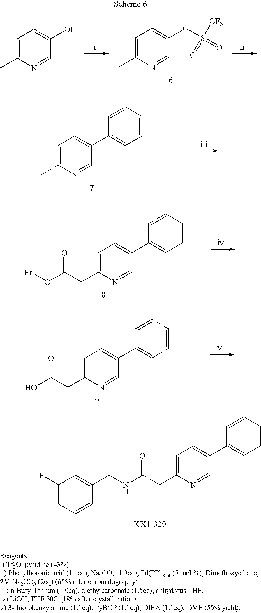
C1(F)=CC=CC(CNC(CC2=CC=C(C3=CC=CC=C3)C=N2)=O)=C1.C1=C(C)N=CC(OS(=O)([CF3])=O)=C1.C1=C(C)N=CC(O)=C1.C1=C(C)N=CC(C2=CC=CC=C2)=C1.[Et]OC(CC1=CC=C(C2=CC=CC=C2)C=N1)=O.C(CC1=CC=C(C2=CC=CC=C2)C=N1)(O)=O
